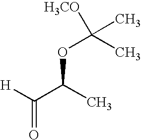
C(=O)(C(C)OC(C)([H3CO])C)[H]
